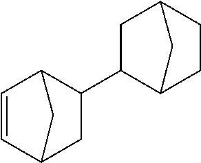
C1C(C2CC3C=CC2C3)C2CCC1C2
